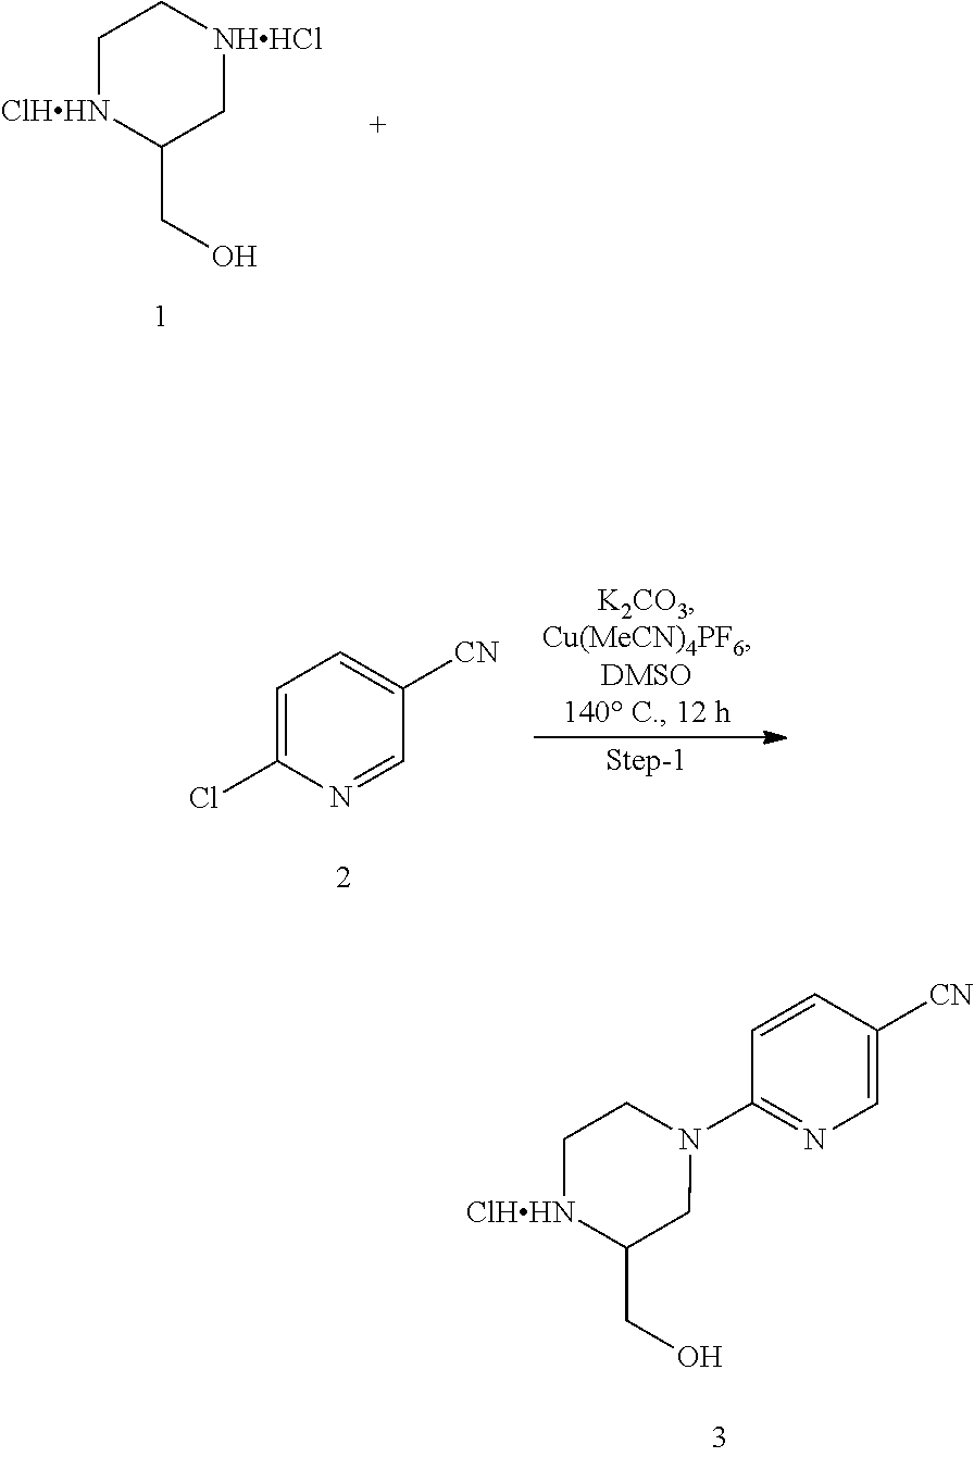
C1[ClHHN]C(CO)C[NHHCl]C1.C1=C(Cl)N=CC([CN])=C1.C1=CC([CN])=CN=C1N1CC[ClHHN]C(CO)C1
